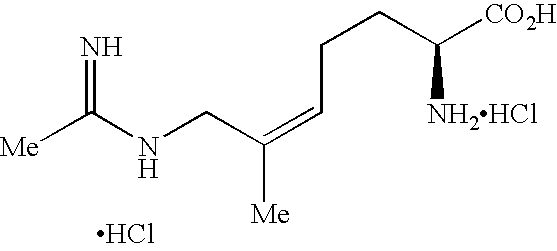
C(C(=CCCC([NH2HCl])[CO2H])[Me])NC([Me])=N.Cl
